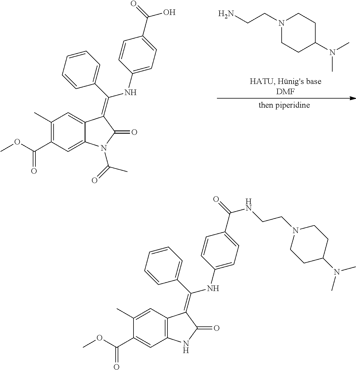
N1(CCN)CCC(N(C)C)CC1.C1(C)=C(C(OC)=O)C=C2C(=C1)C(=C(C1=CC=CC=C1)NC1=CC=C(C(=O)O)C=C1)C(=O)N2C(=O)C.C1(C)=CC2=C(C=C1C(OC)=O)NC(=O)C2=C(C1=CC=CC=C1)NC1=CC=C(C(=O)NCCN2CCC(N(C)C)CC2)C=C1
